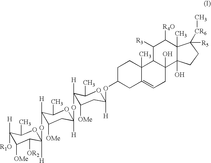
C1([R1O])([H])C([OMe])C([OR2])C([H])(OC2([H])C([OMe])CC([H])(OC3([H])C([OMe])CC([H])(OC4CC5=CCC6(O)C(C5(C)CC4)C([R3])C([R4O])C4(C)C6(O)CCC4([R5])[CR6]C)OC3C)OC2C)OC1C
